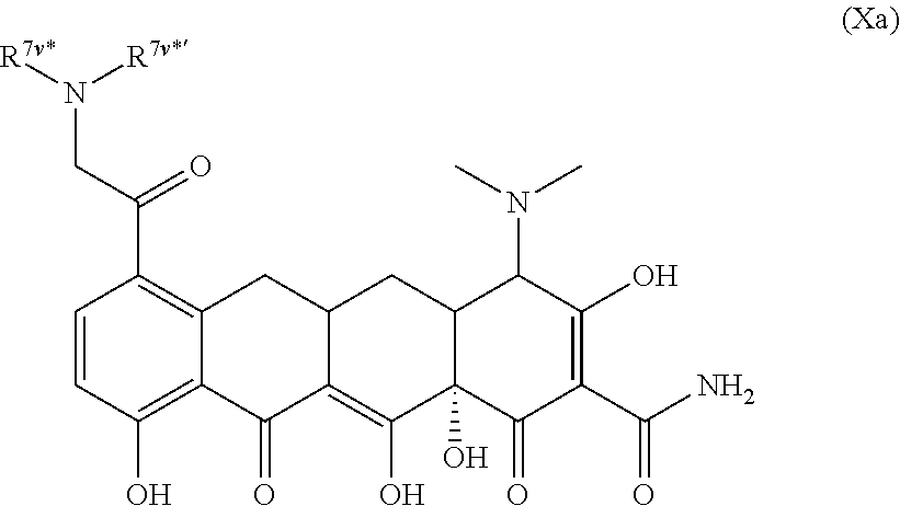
C1=CC(O)=C2C(=C1C(CN([R7v*])[R7v*])=O)CC1C(=C(O)C3(O)C(C1)C(N(C)C)C(O)=C(C(N)=O)C3=O)C2=O
